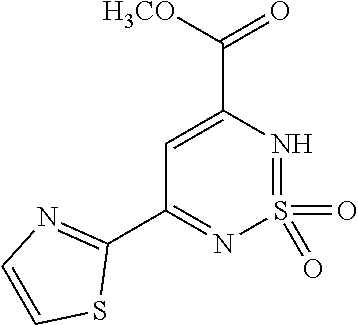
C1=C(C(=O)[H3CO])N=S(=O)(=O)N=C1C1=NC=CS1
